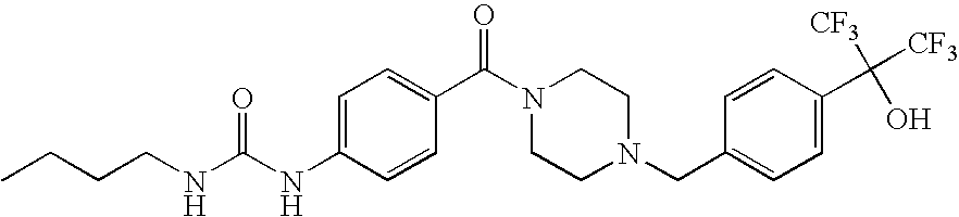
C(CNC(NC1=CC=C(C(=O)N2CCN(CC3=CC=C(C(O)([CF3])[CF3])C=C3)CC2)C=C1)=O)CC
